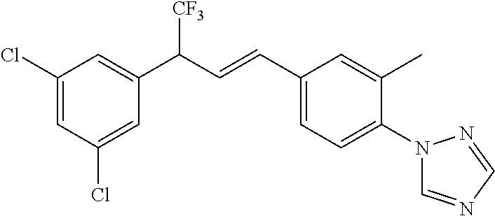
C1(Cl)=CC(Cl)=CC(C([CF3])C=CC2=CC=C(N3C=NC=N3)C(C)=C2)=C1
